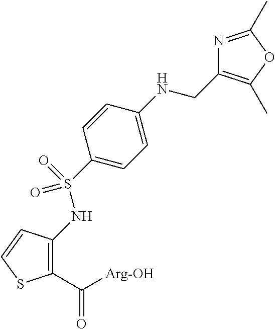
C1(C([Arg-OH])=O)=C(NS(=O)(=O)C2=CC=C(NCC3=C(C)OC(C)=N3)C=C2)C=CS1
